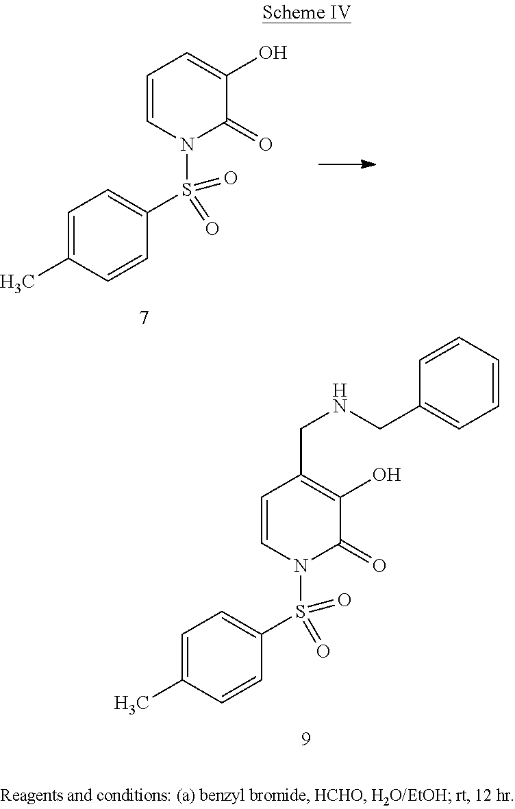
C1=CN(S(C2=CC=C(C)C=C2)(=O)=O)C(=O)C(O)=C1CNCC1=CC=CC=C1.C1=CN(S(C2=CC=C(C)C=C2)(=O)=O)C(=O)C(O)=C1
